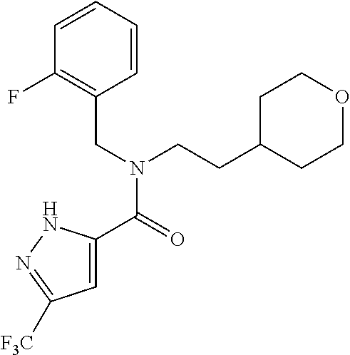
C1=C(C(=O)N(CC2=C(F)C=CC=C2)CCC2CCOCC2)NN=C1[F3C]
